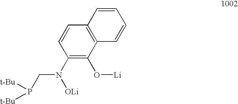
C1(N(CP([t-Bu])[t-Bu])[OLi])=C(O[Li])C2=C(C=C1)C=CC=C2
